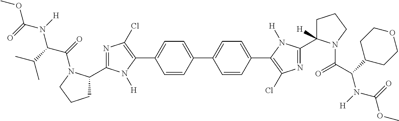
C1=CC(C2=C(Cl)N=C(C3([H])CCCN3C(C(C3CCOCC3)N([H])C(=O)OC)=O)N2[H])=CC=C1C1=CC=C(C2=C(Cl)N=C(C3CCCN3C(=O)C(C(C)C)N([H])C(=O)OC)N2[H])C=C1
